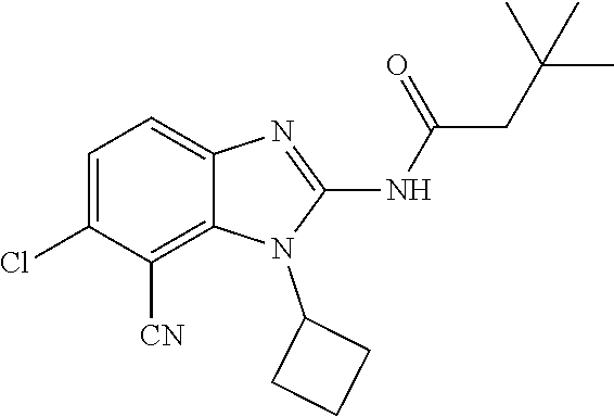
C1=C(Cl)C([CN])=C2C(=C1)N=C(NC(=O)CC(C)(C)C)N2C1CCC1
